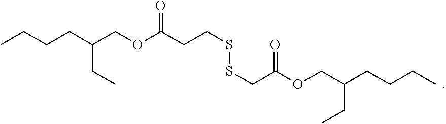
CCCCC(COC(CCSSCC(OCC(CCCC)CC)=O)=O)CC
